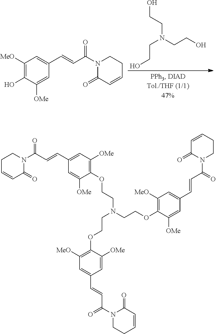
C1([MeO])=C(O)C([OMe])=CC(C=CC(=O)N2C(=O)C=CCC2)=C1.N(CCO)(CCO)CCO.N1(C(C=CC2=CC([MeO])=C(OCCN(CCOC3=C([OMe])C=C(C=CC(=O)N4CCC=CC4=O)C=C3[OMe])CCOC3=C([MeO])C=C(C=CC(N4CCC=CC4=O)=O)C=C3[OMe])C([OMe])=C2)=O)CCC=CC1=O
